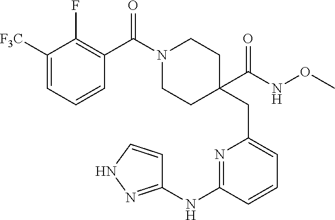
C1([F3C])=CC=CC(C(N2CCC(CC3=CC=CC(NC4=NNC=C4)=N3)(C(=O)NOC)CC2)=O)=C1F
